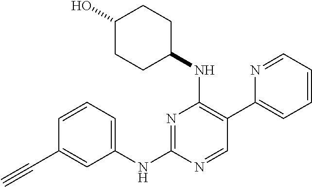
N1=C(NC2=CC=CC(C#C)=C2)N=CC(C2=CC=CC=N2)=C1NC1CCC(O)CC1
